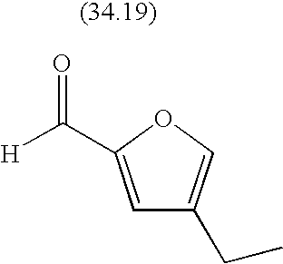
C1=C(C([H])=O)OC=C1CC
